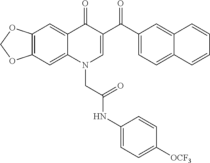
C12=C(C=C3C(=C1)C(=O)C(C(C1=CC=C4C(=C1)C=CC=C4)=O)=CN3CC(NC1=CC=C([OCF3])C=C1)=O)OCO2
